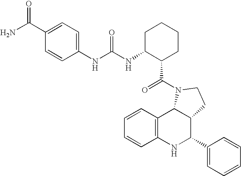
C12=C(NC(C3=CC=CC=C3)C3C1N(C(=O)C1CCCCC1NC(NC1=CC=C(C(N)=O)C=C1)=O)CC3)C=CC=C2
